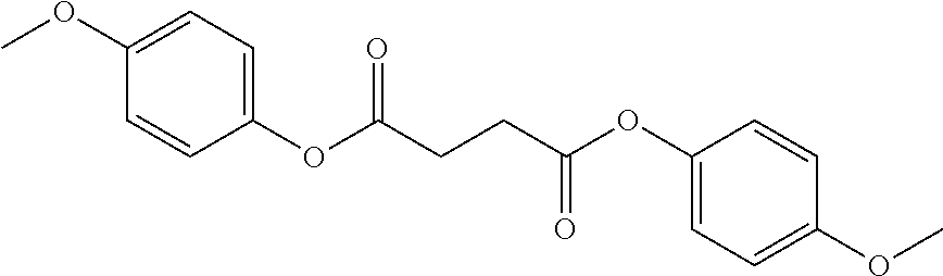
C1(OC(CCC(OC2=CC=C(OC)C=C2)=O)=O)=CC=C(OC)C=C1
